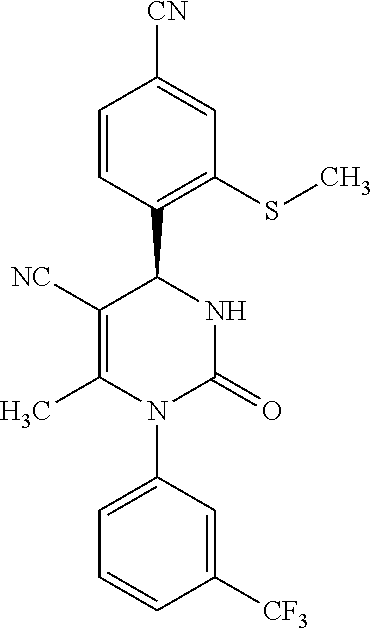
C1=CC(C2C([NC])=C(C)N(C3=CC=CC([CF3])=C3)C(=O)N2)=C(SC)C=C1[CN]
